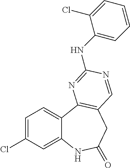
C1=C(Cl)C=C2C(=C1)C1=C(CC(=O)N2)C=NC(NC2=CC=CC=C2Cl)=N1
